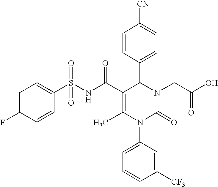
C1=CC(C2C(C(=O)NS(C3=CC=C(F)C=C3)(=O)=O)=C(C)N(C3=CC=CC([CF3])=C3)C(=O)N2CC(O)=O)=CC=C1[CN]
